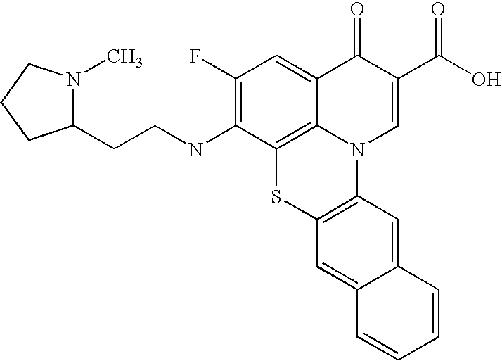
C1(F)=C(NCCC2N(C)CCC2)C2=C3C(=C1)C(=O)C(C(O)=O)=CN3C1=C(S2)C=C2C(=C1)C=CC=C2
